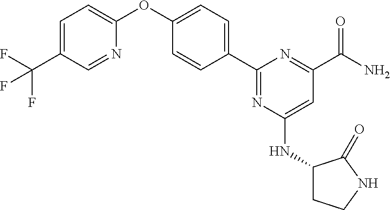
C1=NC(OC2=CC=C(C3=NC(NC4CCNC4=O)=CC(C(N)=O)=N3)C=C2)=CC=C1C(F)(F)F
